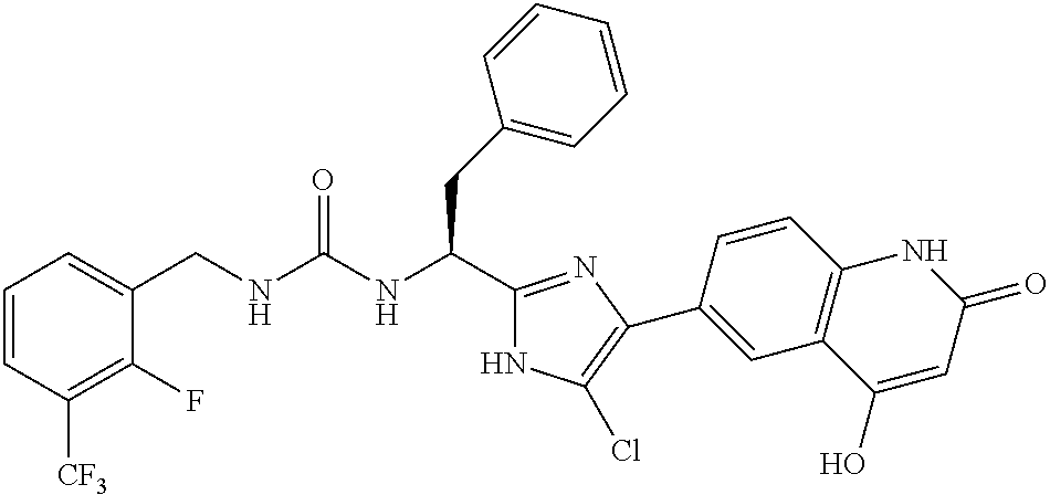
C1=CC([CF3])=C(F)C(CNC(NC(C2=NC(C3=CC4=C(C=C3)NC(=O)C=C4O)=C(Cl)N2)CC2=CC=CC=C2)=O)=C1
